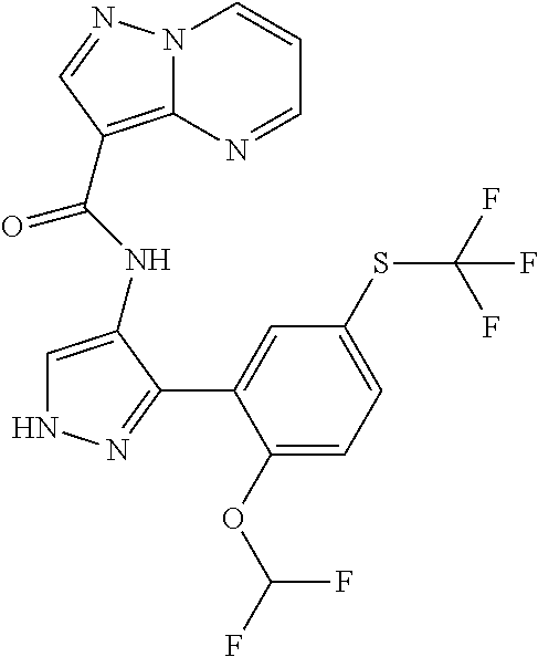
C1(OC(F)F)=CC=C(SC(F)(F)F)C=C1C1=NNC=C1NC(C1=C2N(C=CC=N2)N=C1)=O
